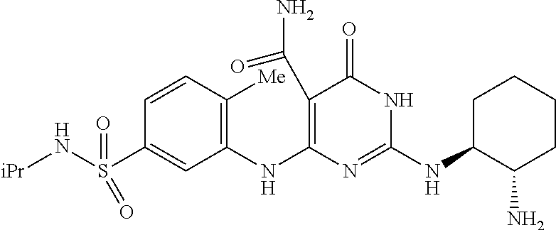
C1(C(N)=O)=C(NC2=C([Me])C=CC(S(N[iPr])(=O)=O)=C2)N=C(NC2C(N)CCCC2)NC1=O
